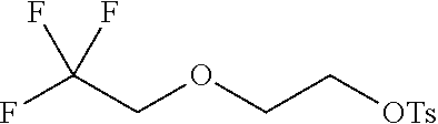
FC(COCC[OTs])(F)F
